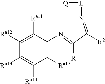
C1([Ra15])=C(N=C(C(=N[L][Q])[R2])[R1])C([Ra11])=C([Ra12])C([Ra13])=C1[Ra14]
